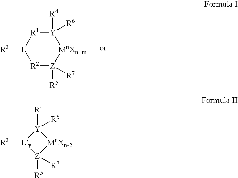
[R3][L]12[MnXn+m]([Y]([R4])([R6])[R1]1)[Z]([R7])([R5])[R2]2.[R3][Ly]1[Y]([R4])([R6])[MnXn-2][Z]1([R5])[R7]
